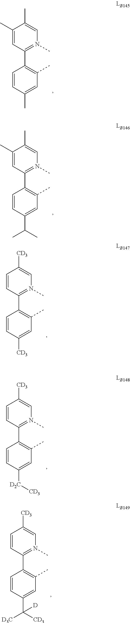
C1=C(C)C(C)=CN(C)=C1C1=C(C)C=C(C)C=C1.C1=C(C)C(C)=CN(C)=C1C1=C(C)C=C(C(C)C)C=C1.C1=CC([CD3])=CN(C)=C1C1=C(C)C=C([CD3])C=C1.C1=CC([CD3])=CN(C)=C1C1=C(C)C=C([D2C][CD3])C=C1.C1=CC([CD3])=CN(C)=C1C1=C(C)C=C(C([D3C])([CD3])[D])C=C1
